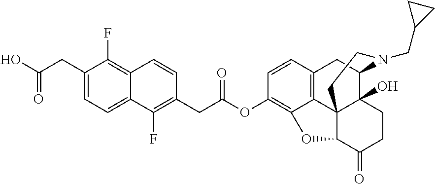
C1(CC(O)=O)=CC=C2C(=C1F)C=CC(CC(OC1=C3C4=C(C=C1)CC1C5(O)C4(C(C(=O)CC5)O3)CCN1CC1CC1)=O)=C2F
